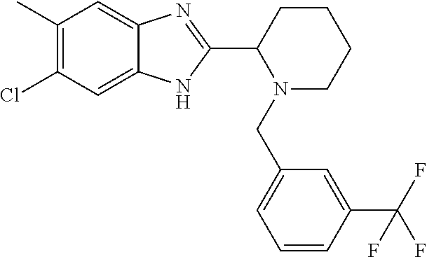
C1(C)=C(Cl)C=C2C(=C1)N=C(C1N(CC3=CC=CC(C(F)(F)F)=C3)CCCC1)N2
